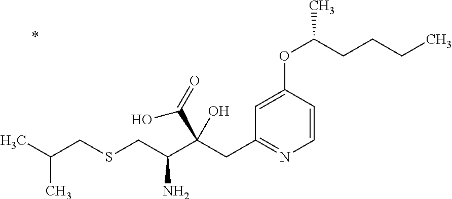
C1=CC(OC(CCCC)C)=CC(CC(C(CSCC(C)C)N)(C(=O)O)O)=N1
